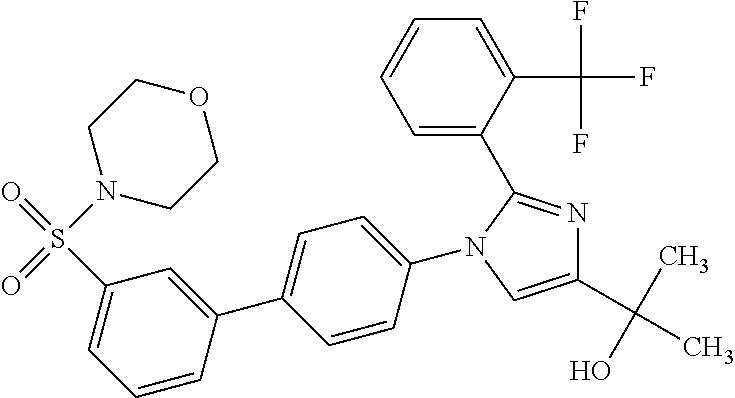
C1(C(C)(O)C)=CN(C2=CC=C(C3=CC(S(=O)(N4CCOCC4)=O)=CC=C3)C=C2)C(C2=CC=CC=C2C(F)(F)F)=N1
